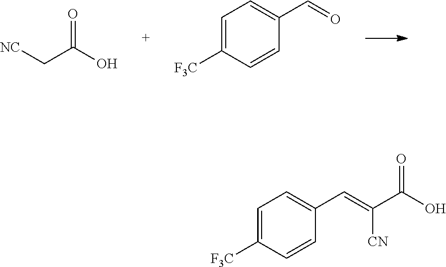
[NC]CC(O)=O.C1=C([F3C])C=CC(C=O)=C1.C1=C([F3C])C=CC(C=C(C(O)=O)[CN])=C1
